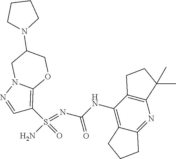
C(NC1=C2C(=NC3=C1CCC3(C)C)CCC2)(N=S(N)(=O)C1=C2N(N=C1)CC(N1CCCC1)CO2)=O
